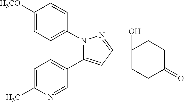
C1([H3CO])=CC=C(N2C(C3=CC=C(C)N=C3)=CC(C3(O)CCC(=O)CC3)=N2)C=C1
